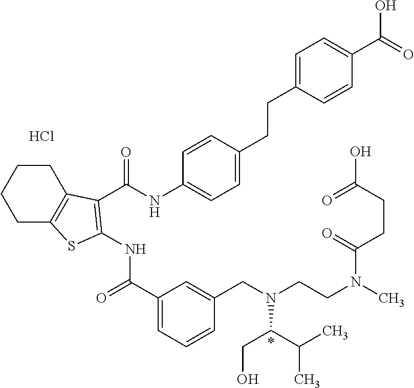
C1(C(=O)NC2=C(C(NC3=CC=C(CCC4=CC=C(C(=O)O)C=C4)C=C3)=O)C3=C(CCCC3)S2)=CC=CC(CN(CCN(C)C(CCC(O)=O)=O)C(C(C)C)CO)=C1.Cl.*
